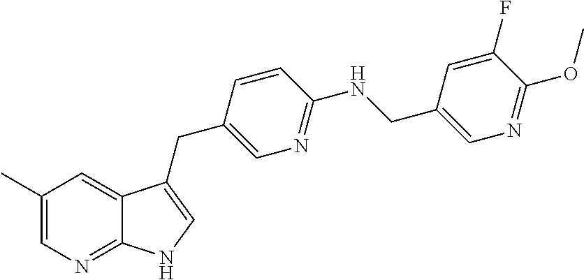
C1(C)=CN=C2C(=C1)C(CC1=CN=C(NCC3=CN=C(OC)C(F)=C3)C=C1)=CN2
